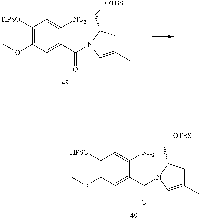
C1([TIPSO])=C(OC)C=C(C(=O)N2C(C[OTBS])CC(C)=C2)C(N)=C1.C1([TIPSO])=C(OC)C=C(C(=O)N2C(C[OTBS])CC(C)=C2)C([NO2])=C1
